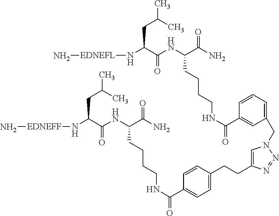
N[EDNEFF]NC(C(NC(C(N)=O)CCCCNC(=O)C1=CC=C(CCC2=CN(CC3=CC=CC(C(NCCCCC(NC(C(N[EDNEFL]N)CC(C)C)=O)C(N)=O)=O)=C3)N=N2)C=C1)=O)CC(C)C
